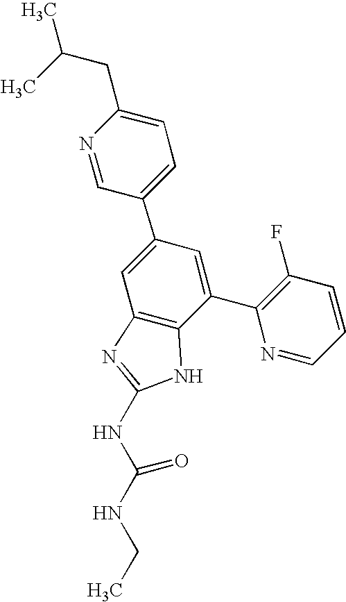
N1=CC(C2=CC3=C(C(C4=C(F)C=CC=N4)=C2)NC(NC(NCC)=O)=N3)=CC=C1CC(C)C
